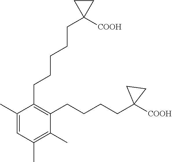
C1(CCCCCC2([COOH])CC2)=C(CCCCC2([COOH])CC2)C(C)=C(C)C=C1C
